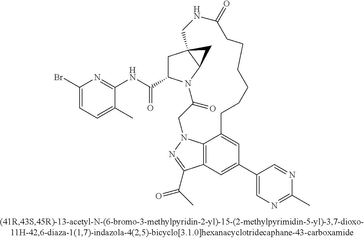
C12=C3C=C(C4=CN=C(C)N=C4)C=C1CCCCCCC(=O)NCC14CC(C(NC5=NC(Br)=CC=C5C)=O)N(C1C4)C(=O)CN2N=C3C(=O)C
